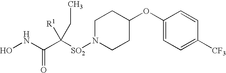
C1(OC2CCN([SO2]C(C(NO)=O)([R1])CC)CC2)=CC=C([CF3])C=C1
